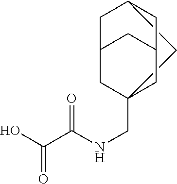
C1C2(CNC(C(O)=O)=O)CC3CC(C2)CC1C3
